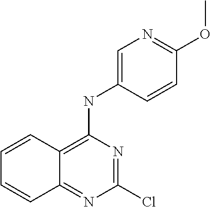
C1(Cl)=NC(NC2=CN=C(OC)C=C2)=C2C(=N1)C=CC=C2
